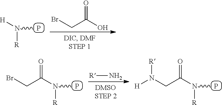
N([R])([H])C.P.BrCC(O)=O.[R]N.N([R])(C(CBr)=O)C.P.N([R])(C(CN([H])[R])=O)C.P
